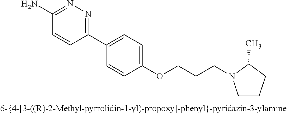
C1(N)=NN=C(C2=CC=C(OCCCN3CCCC3C)C=C2)C=C1
